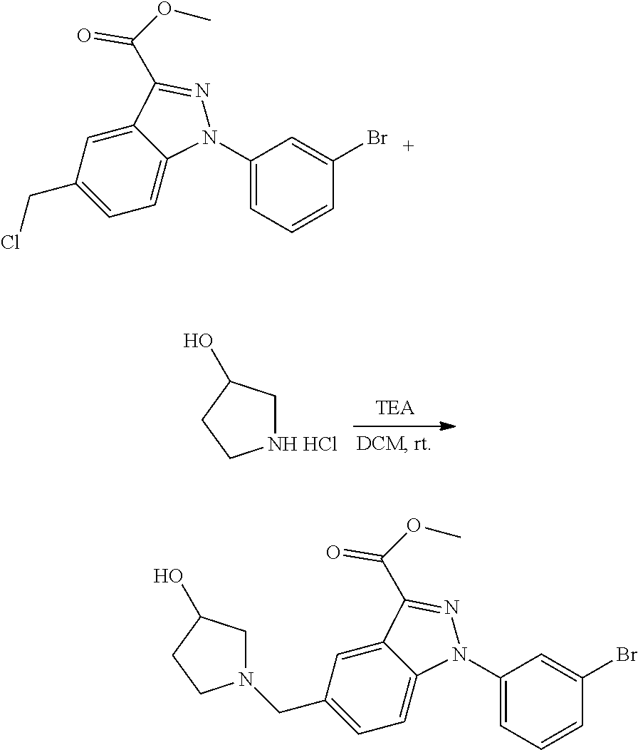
[NH HCl]1CC(O)CC1.C1(N2C3=CC=C(CCl)C=C3C(C(OC)=O)=N2)=CC=CC(Br)=C1.C1(N2C3=CC=C(CN4CC(O)CC4)C=C3C(C(OC)=O)=N2)=CC=CC(Br)=C1
